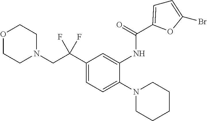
O1CCN(CC(C2=CC=C(N3CCCCC3)C(NC(=O)C3=CC=C(Br)O3)=C2)(F)F)CC1
